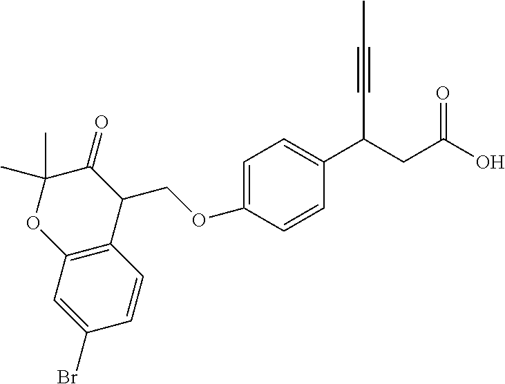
C1=C(OCC2C3=C(OC(C)(C)C2=O)C=C(Br)C=C3)C=CC(C(CC(O)=O)C#CC)=C1
